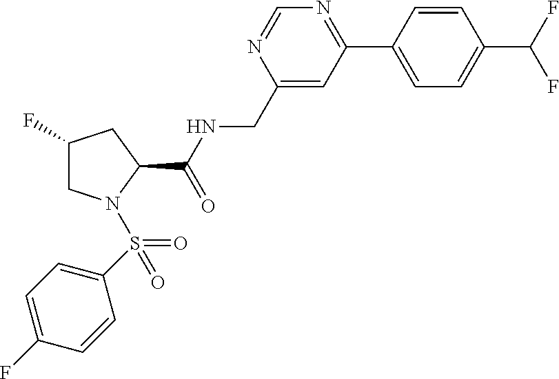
C1=CC(C2=NC=NC(CNC(C3CC(F)CN3S(=O)(C3=CC=C(F)C=C3)=O)=O)=C2)=CC=C1C(F)F
